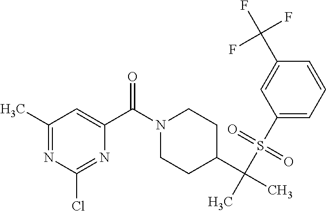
C1(C)=NC(Cl)=NC(C(N2CCC(C(C)(S(C3=CC=CC(C(F)(F)F)=C3)(=O)=O)C)CC2)=O)=C1
